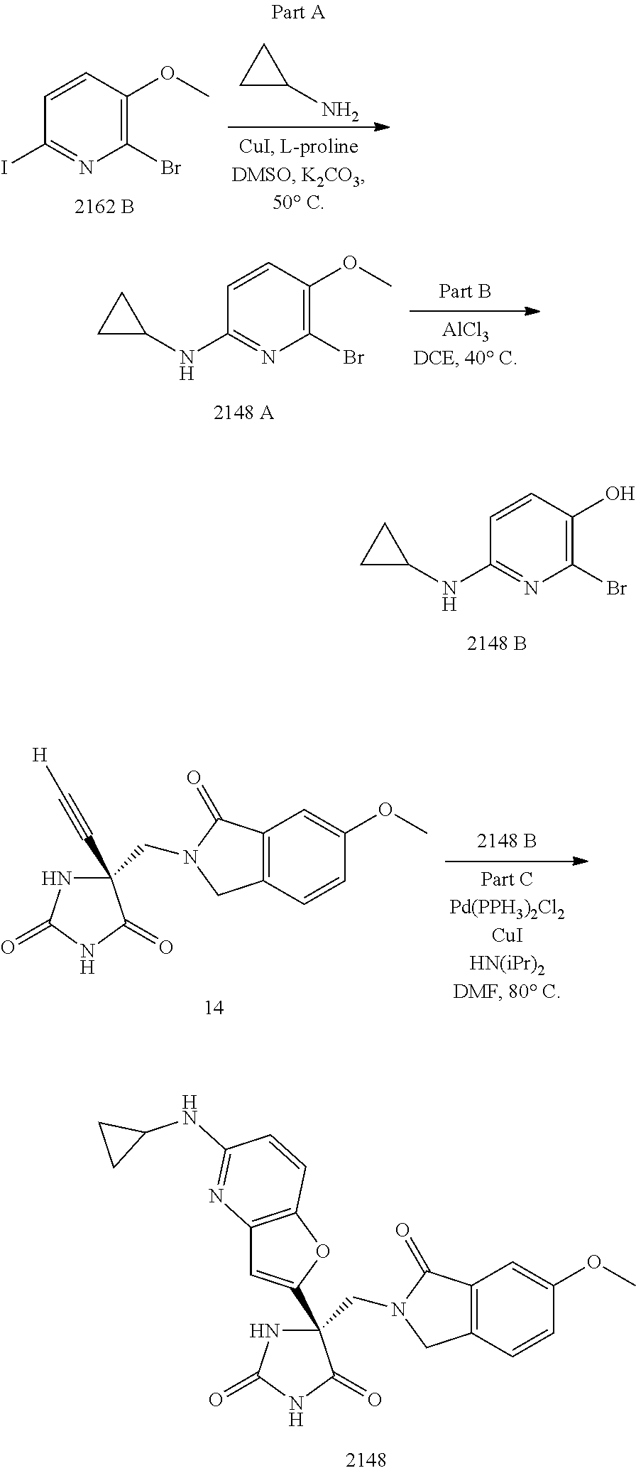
C1(Br)=C(OC)C=CC(I)=N1.NC1CC1.C1(Br)=C(OC)C=CC(NC2CC2)=N1.C1(Br)=C(O)C=CC(NC2CC2)=N1.N1C(=O)NC(=O)C1(C#C[H])CN1C(=O)C2=C(C1)C=CC(OC)=C2.N1C(=O)NC(=O)C1(CN1C(=O)C2=C(C1)C=CC(OC)=C2)C1=CC2=C(O1)C=CC(NC1CC1)=N2
